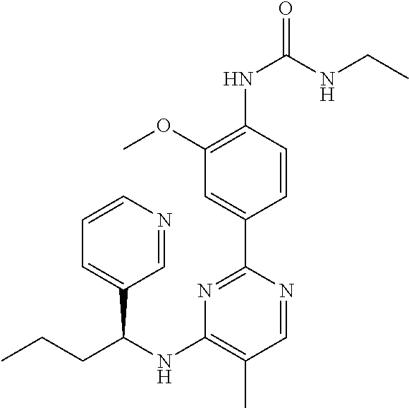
C1=NC=CC=C1C(NC1=C(C)C=NC(C2=CC(OC)=C(NC(NCC)=O)C=C2)=N1)CCC
